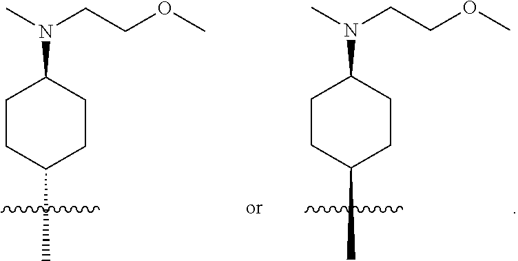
C1CC(C)CCC1N(CCOC)C.C1CC(C)CCC1N(CCOC)C
